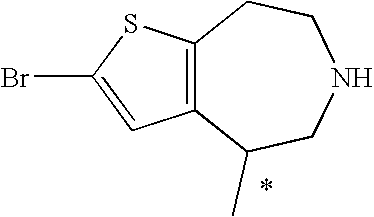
C12=C(SC(Br)=C1)CCNCC2C
